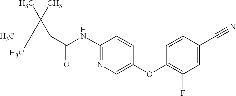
C1(NC(C2C(C)(C)C2(C)C)=O)=NC=C(OC2=C(F)C=C(C#N)C=C2)C=C1
